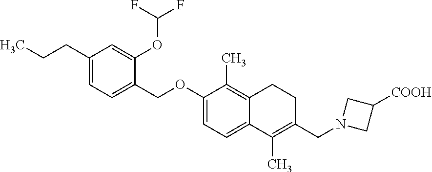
C1(CCC)=CC=C(COC2=CC=C3C(=C2C)CCC(CN2CC([COOH])C2)=C3C)C(OC(F)F)=C1
